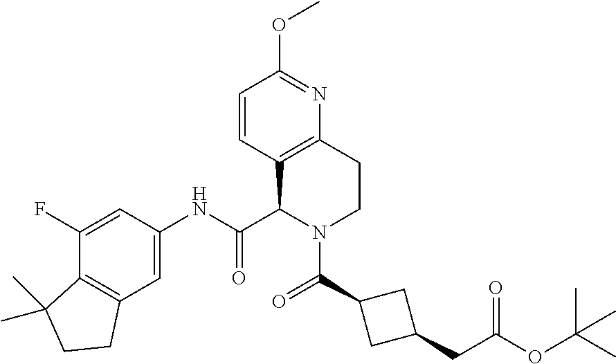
C1(F)=CC(NC(C2N(C(=O)C3CC(CC(OC(C)(C)C)=O)C3)CCC3=C2C=CC(OC)=N3)=O)=CC2=C1C(C)(C)CC2
